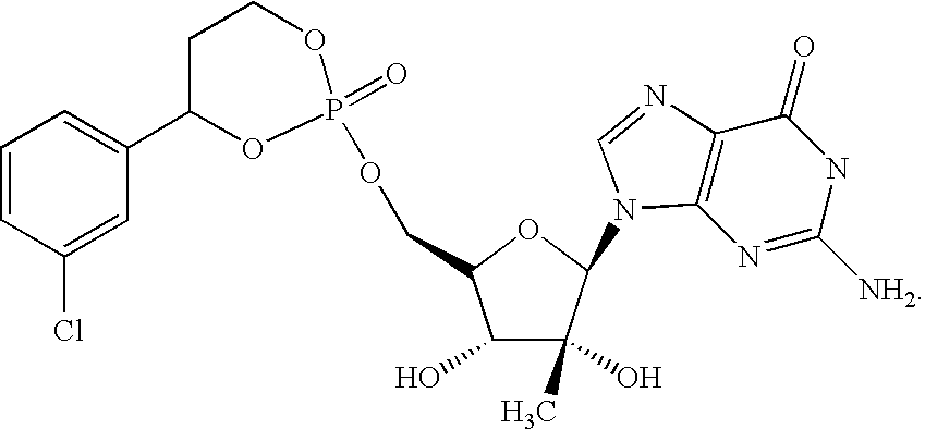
C1=CC(Cl)=CC(C2OP(=O)(OCC3C(O)C(O)(C)C(N4C5=C(N=C4)C(=O)NC([NH2])=N5)O3)OCC2)=C1
